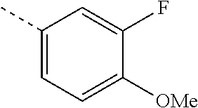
C1(C)=CC=C([OMe])C(F)=C1
